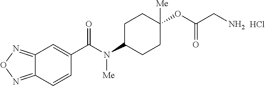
C1C(N(C(C2=CC3=NON=C3C=C2)=O)[Me])CCC(OC(CN)=O)([Me])C1.Cl
